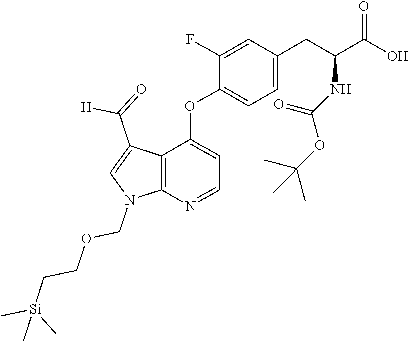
C12=C(N=CC=C1OC1=CC=C(CC(NC(OC(C)(C)C)=O)C(O)=O)C=C1F)N(COCC[Si](C)(C)C)C=C2C(=O)[H]
